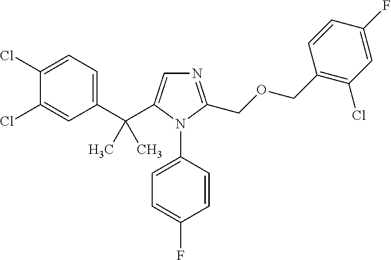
C1(C(C2=CN=C(COCC3=C(Cl)C=C(F)C=C3)N2C2=CC=C(F)C=C2)(C)C)=CC=C(Cl)C(Cl)=C1
